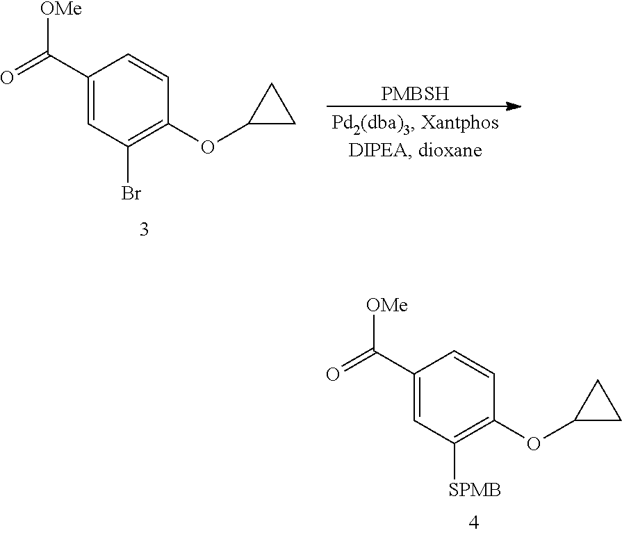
C1(C(=O)[OMe])=CC([SPMB])=C(OC2CC2)C=C1.[PMBSH].C1(C(=O)[OMe])=CC(Br)=C(OC2CC2)C=C1
